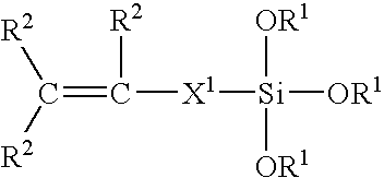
[R2]C([R2])=C([R2])[X1][Si]([OR1])([OR1])[OR1]
